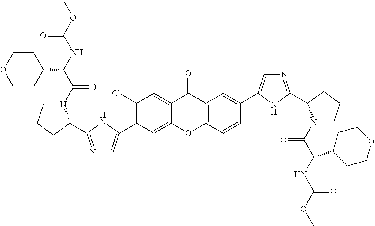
C1(C2=CN=C(C3N(C(=O)C(C4CCOCC4)NC(=O)OC)CCC3)N2)=C(Cl)C=C2C(=O)C3=C(C=CC(C4=CN=C(C5N(C(=O)C(NC(=O)OC)C6CCOCC6)CCC5)N4)=C3)OC2=C1
